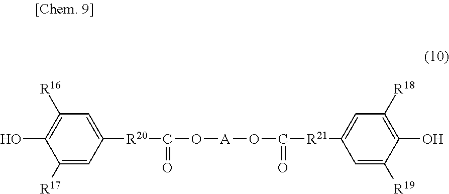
C1([R17])=CC([R20]C(=O)O[A]OC(=O)[R21]C2=CC([R18])=C(O)C([R19])=C2)=CC([R16])=C1O
